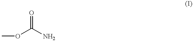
COC(=O)N
